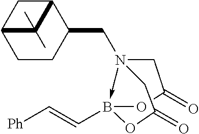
C1C(=O)OB2(C=C[Ph])-N1(CC1CCC3CC1C3(C)C)CC(=O)O2
